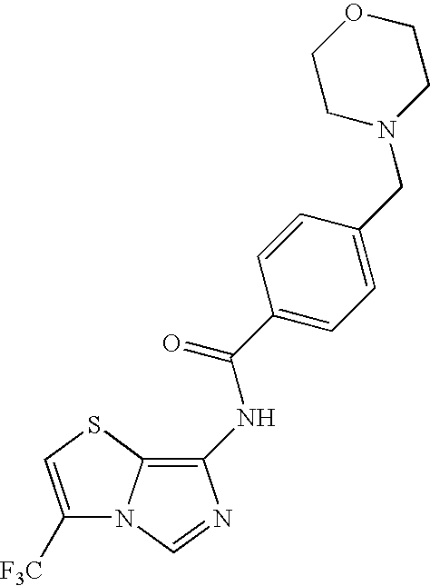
N(C(C1=CC=C(CN2CCOCC2)C=C1)=O)C1=C2N(C=N1)C([F3C])=CS2
